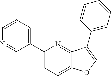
C1(C2=CC=CN=C2)=CC=C2C(=N1)C(C1=CC=CC=C1)=CO2
